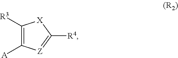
C1([R3])=C([A])[Z]=C([R4])[X]1
